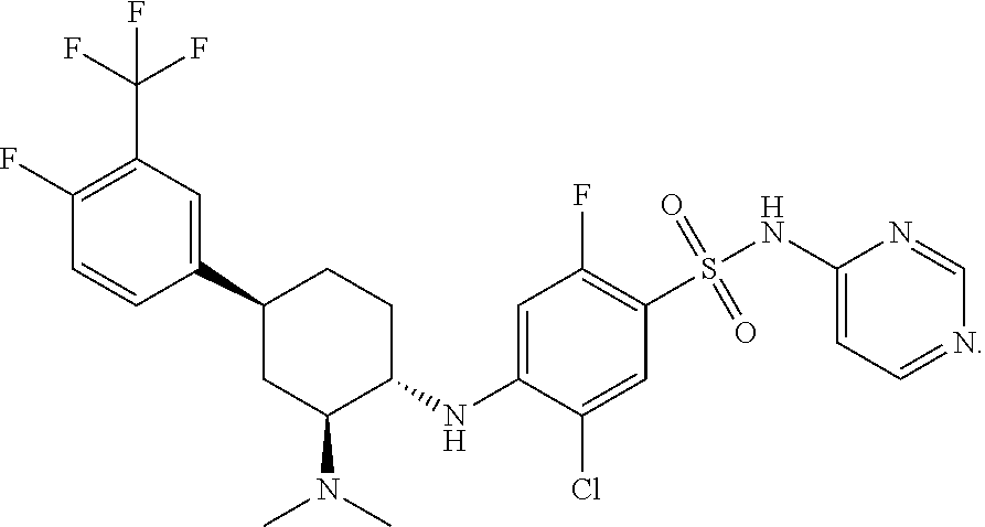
N1=CN=CC=C1NS(=O)(=O)C1=C(F)C=C(NC2C(N(C)C)CC(C3=CC(C(F)(F)F)=C(F)C=C3)CC2)C(Cl)=C1
